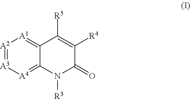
[A2]1=[A3][A4]=C2C(=[A1]1)C([R5])=C([R4])C(=O)N2[R3]
